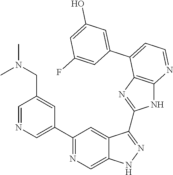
C1(C2=NC=C3C(=C2)C(C2=NC4=C(N2)N=CC=C4C2=CC(O)=CC(F)=C2)=NN3)=CN=CC(CN(C)C)=C1
